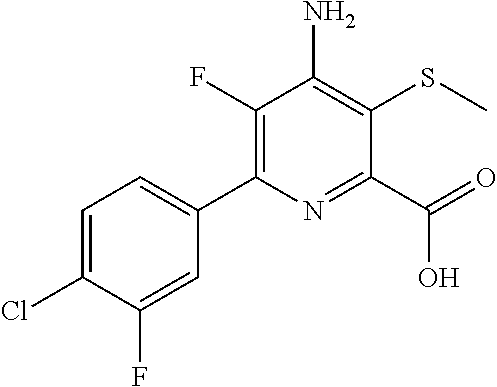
C1(F)=C(C2=CC=C(Cl)C(F)=C2)N=C(C(=O)O)C(SC)=C1N
